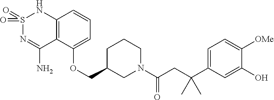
C12=C(C(OCC3CN(C(CC(C4=CC=C([OMe])C(O)=C4)(C)C)=O)CCC3)=CC=C1)C(N)=NS(=O)(=O)N2
